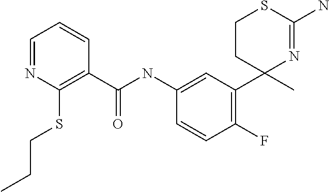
C1(NC(C2=C(SCCC)N=CC=C2)=O)=CC(C2(C)N=C(N)SCC2)=C(F)C=C1
